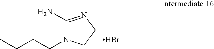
C1(N)=NCCN1CCCC.Br
